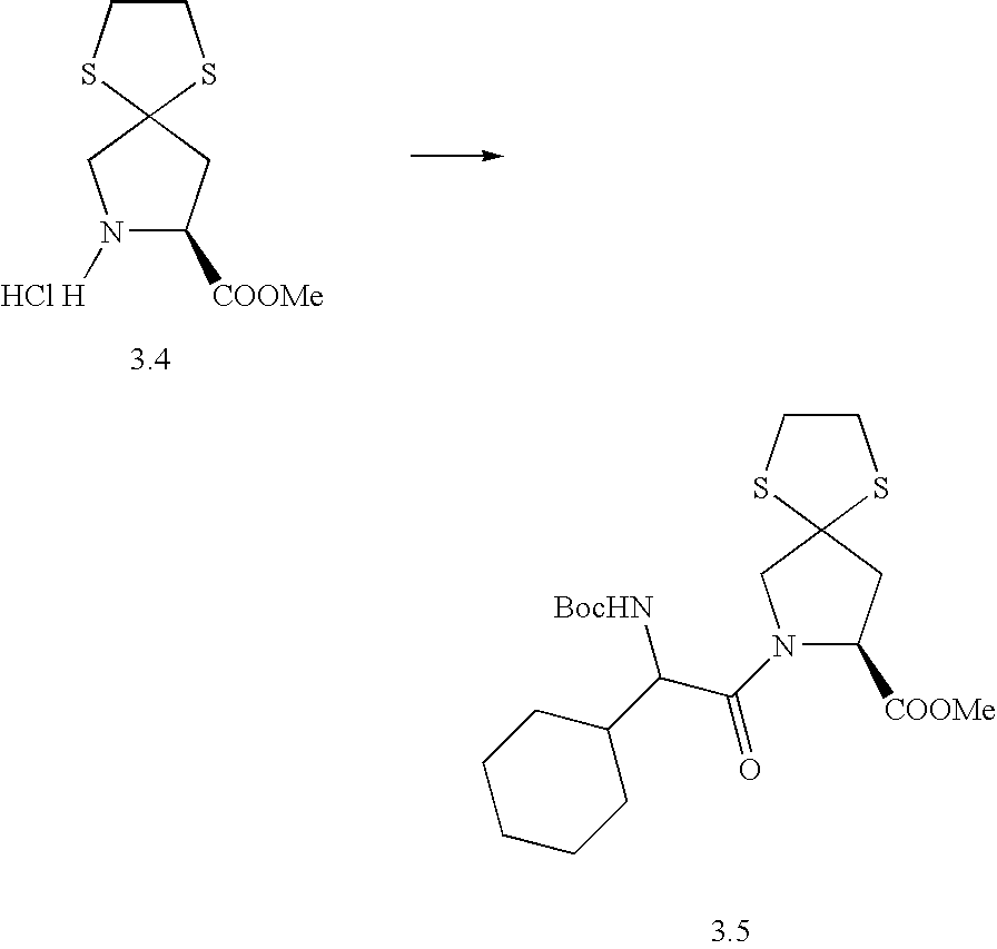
N1([HCl H])C([COOMe])CC2(C1)SCCS2.N1(C(C(C2CCCCC2)[BocHN])=O)C([COOMe])CC2(C1)SCCS2
